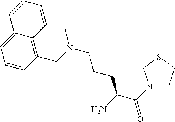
CN(CCCC(C(N1CCSC1)=O)N)CC1=C2C(=CC=C1)C=CC=C2
